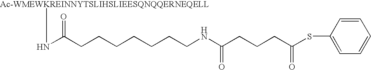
N(C(CCCCCCCNC(CCCC(SC1=CC=CC=C1)=O)=O)=O)[Ac-WMEWKREINNYTSLIHSLIEESQNQQERNEQELL]
